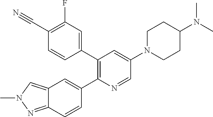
C12=NN(C)C=C1C=C(C1=C(C3=CC(F)=C(C#N)C=C3)C=C(N3CCC(N(C)C)CC3)C=N1)C=C2
